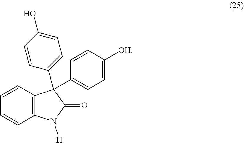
C12=C(C=CC=C1)C(C1=CC=C(O)C=C1)(C1=CC=C([OH])C=C1)C(=O)N2[H]
